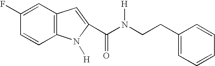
C1=C(F)C=CC2=C1C=C(C(N(CCC1=CC=CC=C1)[H])=O)N2[H]
